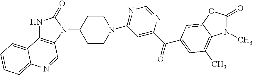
C1(N2CCC(N3C4=C(NC3=O)C3=CC=CC=C3N=C4)CC2)=NC=NC(C(=O)C2=CC(C)=C3C(=C2)OC(=O)N3C)=C1
